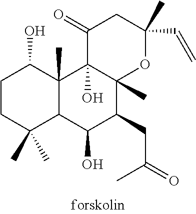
C1CC(C)(C)C2C(C)(C1O)C1(O)C(C)(C(CC(C)=O)C2O)OC(C)(C=C)CC1=O
